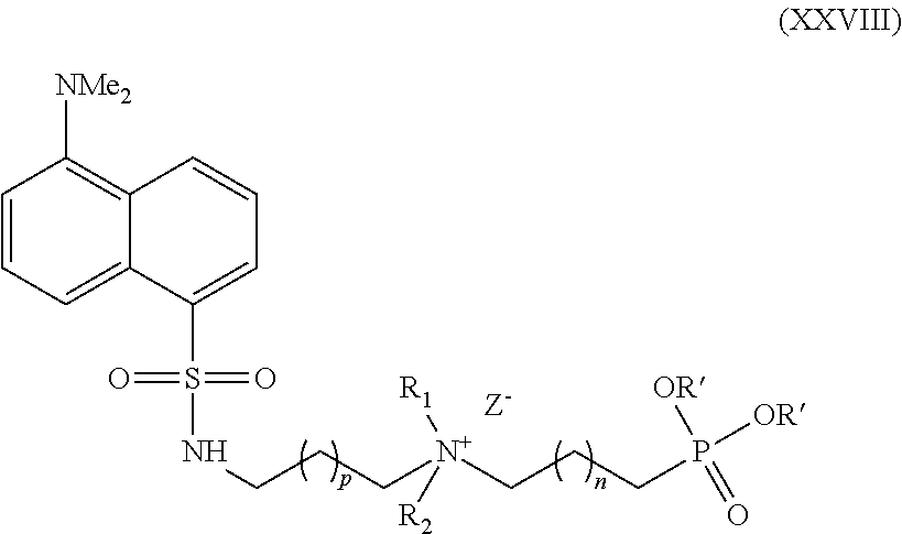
P([OR])(=O)([OR])CCC[N+](CCCNS(C1=CC=CC2=C([NMe2])C=CC=C12)(=O)=O)([R1])[R2]
